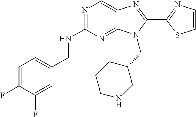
C1=C(F)C(F)=CC(CNC2=NC=C3C(=N2)N(CC2CCCNC2)C(C2=NC=CS2)=N3)=C1
